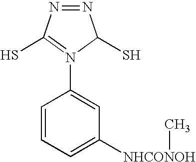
C1=CC=C([NHCONOH]C)C=C1N1=C(S)N=NC1S
